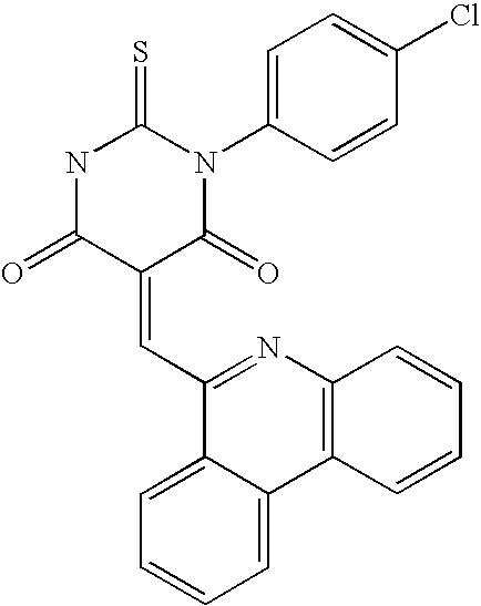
N1C(=O)C(=CC2=NC3=C(C4=CC=CC=C24)C=CC=C3)C(=O)N(C2=CC=C(Cl)C=C2)C1=S
